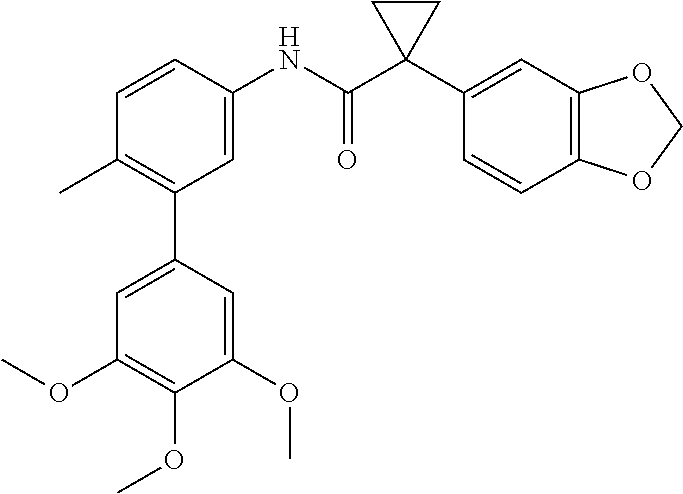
C1(C)=C(C2=CC(OC)=C(OC)C(OC)=C2)C=C(NC(C2(C3=CC4=C(C=C3)OCO4)CC2)=O)C=C1
